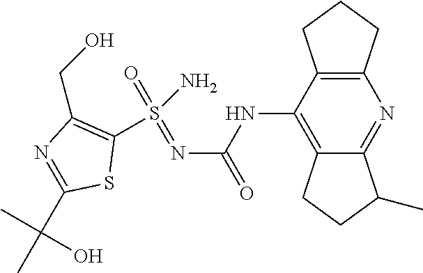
C12=C(C(NC(N=S(=O)(N)C3=C(CO)N=C(C(C)(C)O)S3)=O)=C3C(=N1)C(C)CC3)CCC2
